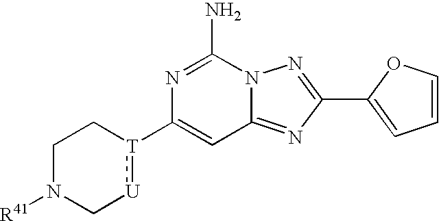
C1N([R41])C[U]:[T](C2=CC3=NC(C4=CC=CO4)=NN3C(N)=N2)C1
